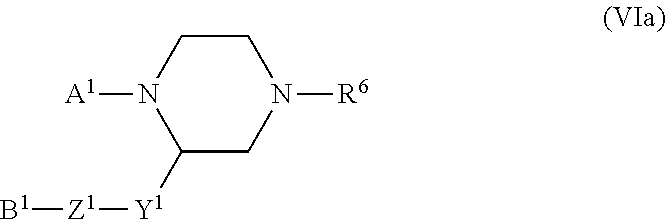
C1CN([A1])C([Y1][Z1][B1])CN1[R6]
